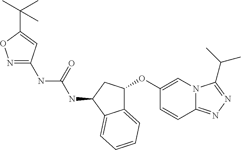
C12=CC=CC=C1C(NC(NC1=NOC(C(C)(C)C)=C1)=O)CC2OC1=CN2C(=NN=C2C(C)C)C=C1
